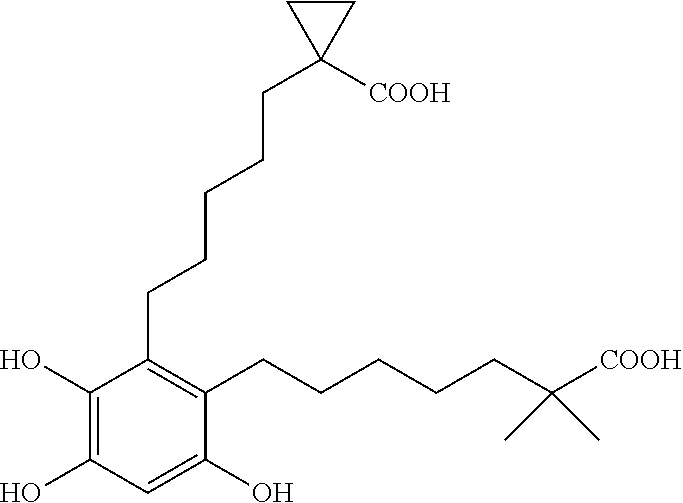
C1(CCCCCC2([COOH])CC2)=C(CCCCCC([COOH])(C)C)C(O)=CC(O)=C1O
